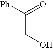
[Ph]C(=O)CO
